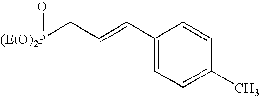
[(EtO)2P](CC=CC1=CC=C(C)C=C1)=O
